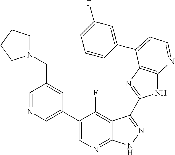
C1=NC=C(C2=CN=C3C(=C2F)C(C2=NC4=C(N2)N=CC=C4C2=CC(F)=CC=C2)=NN3)C=C1CN1CCCC1
